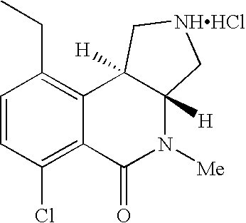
C1=CC(Cl)=C2C(=C1CC)C1([H])C([H])(N([Me])C2=O)C[NHHCl]C1
